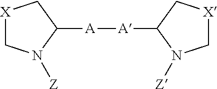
[A]([A]C1N([Z])C[X]C1)C1C[X]CN1[Z]
